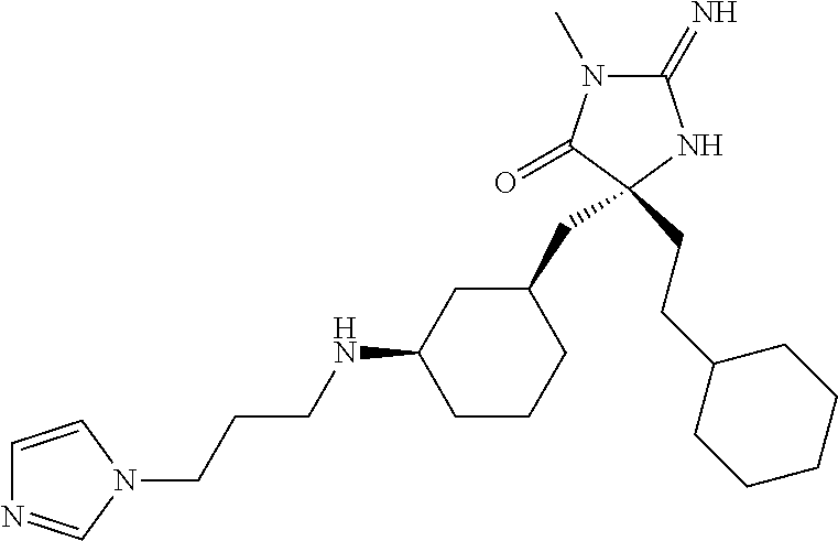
C1(=N)N(C)C(=O)C(CCC2CCCCC2)(CC2CC(NCCCN3C=NC=C3)CCC2)N1
